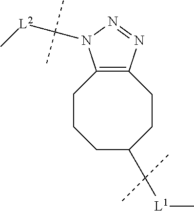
C1C(C([L1]C)(C)C)CCC2=C(CC1)N(C([L2]C)(C)C)N=N2
